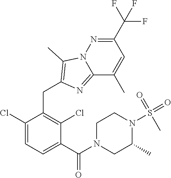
C1(CC2=C(C)N3N=C(C(F)(F)F)C=C(C)C3=N2)=C(Cl)C(C(N2CC(C)N(S(=O)(=O)C)CC2)=O)=CC=C1Cl
